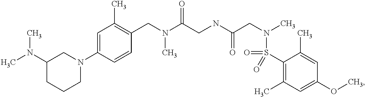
C1(CN(C(CNC(CN(C)S(C2=C(C)C=C(OC)C=C2C)(=O)=O)=O)=O)C)=C(C)C=C(N2CC(N(C)C)CCC2)C=C1
